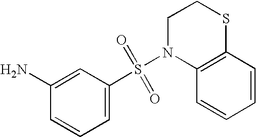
N1(S(C2=CC=CC(N)=C2)(=O)=O)C2=C(SCC1)C=CC=C2
